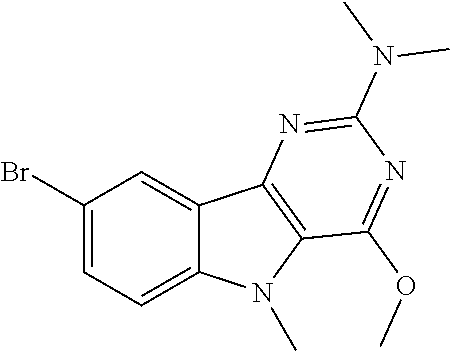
C1(Br)=CC=C2C(=C1)C1=C(N2C)C(OC)=NC(N(C)C)=N1
